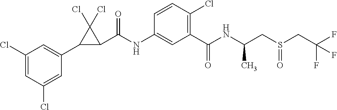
C1(Cl)=CC(Cl)=CC(C2C(C(NC3=CC(C(NC(CS(CC(F)(F)F)=O)C)=O)=C(Cl)C=C3)=O)C2(Cl)Cl)=C1
